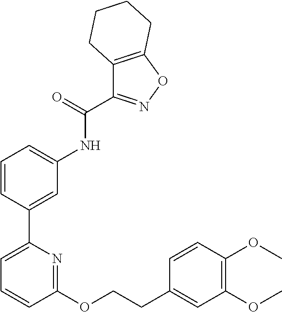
C1=CC(C2=CC=CC(OCCC3=CC(OC)=C(OC)C=C3)=N2)=CC(NC(C2=NOC3=C2CCCC3)=O)=C1
